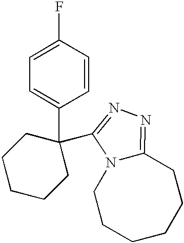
C1(F)=CC=C(C2(C3=NN=C4CCCCCCN43)CCCCC2)C=C1
